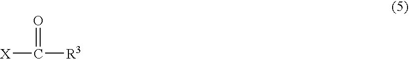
C([X])(=O)[R3]
